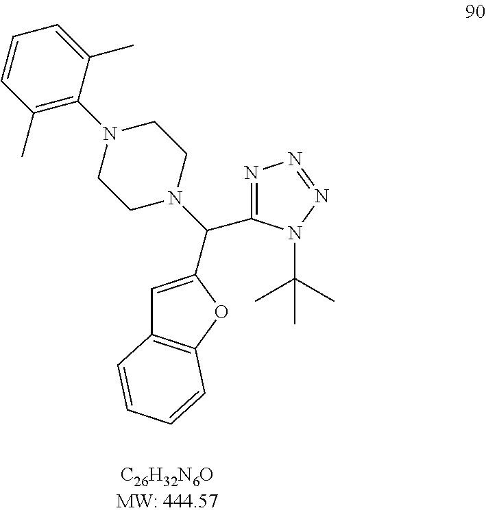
C1=CC(C)=C(N2CCN(C(C3=NN=NN3C(C)(C)C)C3=CC4=C(O3)C=CC=C4)CC2)C(C)=C1
